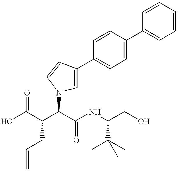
OC(C(C(C(NC(CO)C(C)(C)C)=O)N1C=C(C2=CC=C(C3=CC=CC=C3)C=C2)C=C1)CC=C)=O
